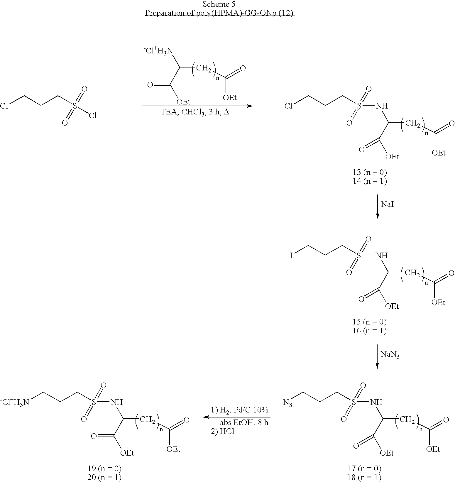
ICCCS(=O)(=O)NC(C([OEt])=O)CC([OEt])=O.[NaN3].[N3]CCCS(=O)(=O)NC(C([OEt])=O)CC([OEt])=O.[-Cl+H3N]CCCS(=O)(=O)NC(C([OEt])=O)CC([OEt])=O.ClCCCS(=O)(=O)NC(C([OEt])=O)CC([OEt])=O.ClCCCS(=O)(=O)Cl.[-Cl+H3N]C(C([OEt])=O)CC([OEt])=O.[NaI]
